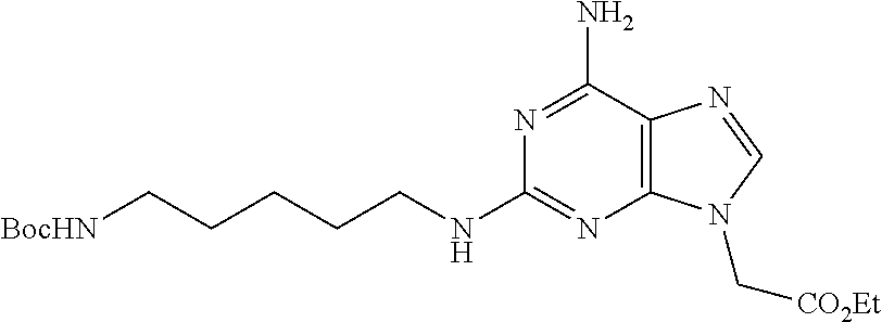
[BocHN]CCCCCNC1=NC2=C(C(N)=N1)N=CN2C[CO2Et]
